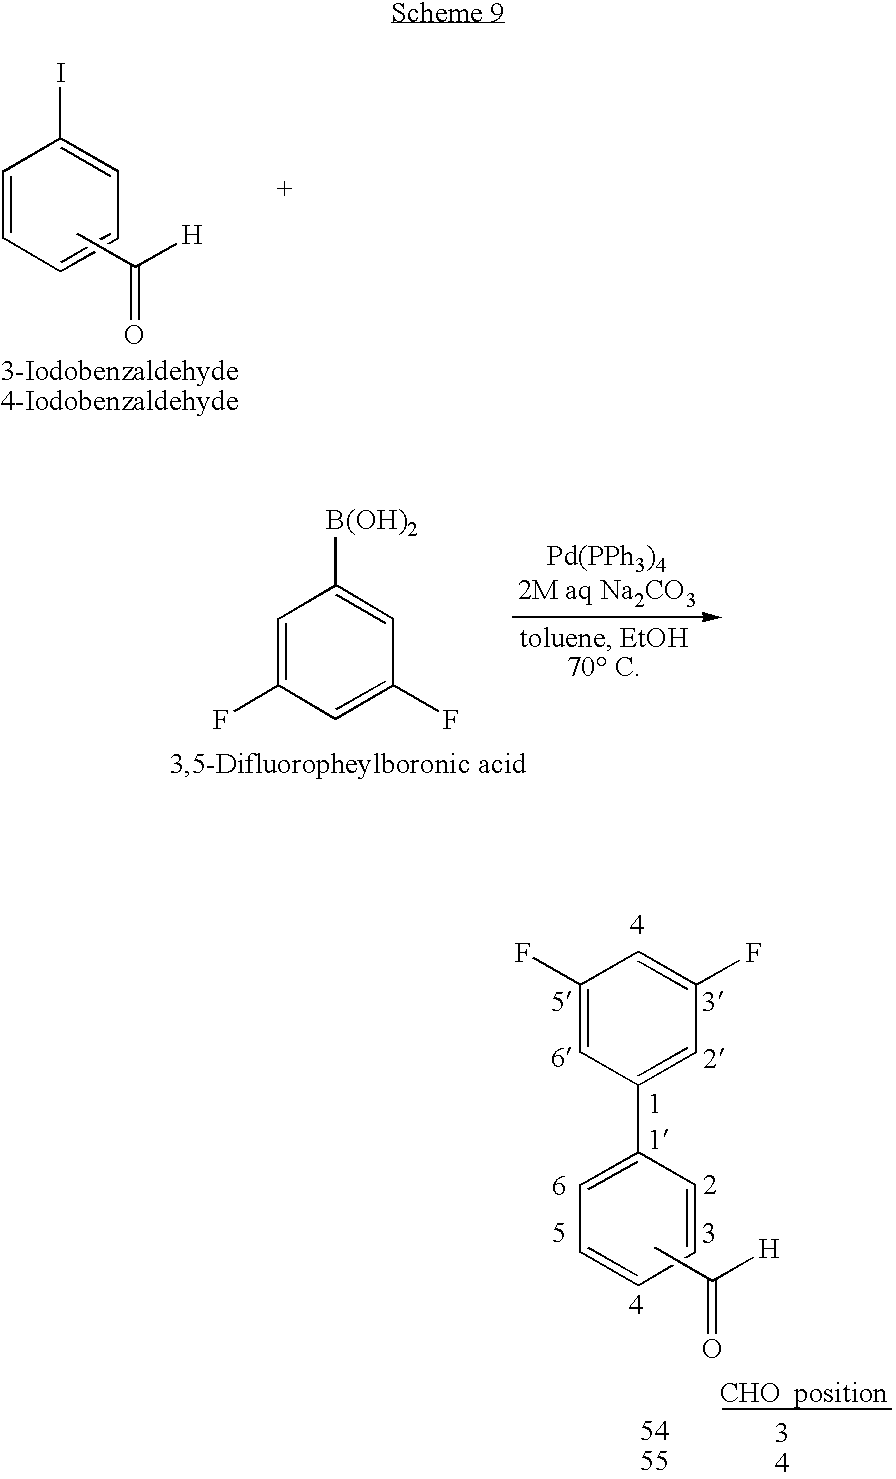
C1=CC=CC=C1I.CC([H])=O.C1=C(F)C=C(F)C=C1[B(OH)2].[Pd(PPh3)42M aq Na2CO3].C1=C(C2=CC(F)=CC(F)=C2)C=CC=C1.CC([H])=O
